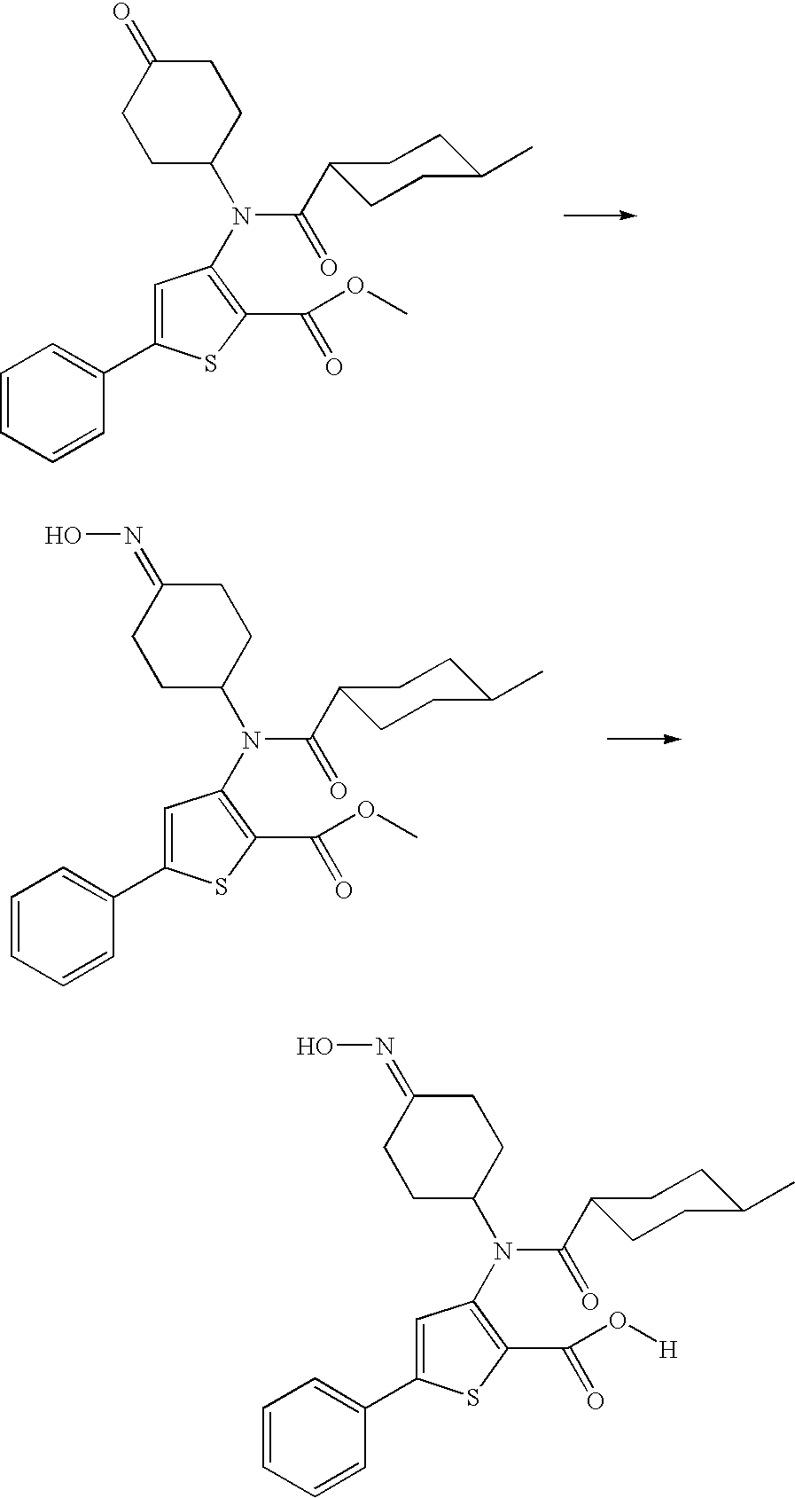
C1=CC=CC(C2=CC(N(C3CCC(=O)CC3)C(C3CCC(C)CC3)=O)=C(C(OC)=O)S2)=C1.C1=CC=CC(C2=CC(N(C3CCC(=NO)CC3)C(C3CCC(C)CC3)=O)=C(C(O[H])=O)S2)=C1.C1=CC=CC(C2=CC(N(C3CCC(=NO)CC3)C(C3CCC(C)CC3)=O)=C(C(OC)=O)S2)=C1
